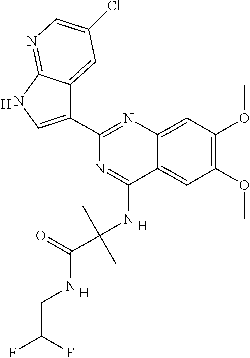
C1(C2=CNC3=NC=C(Cl)C=C23)=NC2=CC(OC)=C(OC)C=C2C(NC(C(=O)NCC(F)F)(C)C)=N1.[H].[H].[H]
